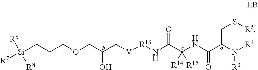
[R13](NC(C(NC(C(N([R4])[R3])CS[R5])=O)([R14])[R15])=O)[V]CC(COCCC[Si]([R7])([R6])[R8])O
